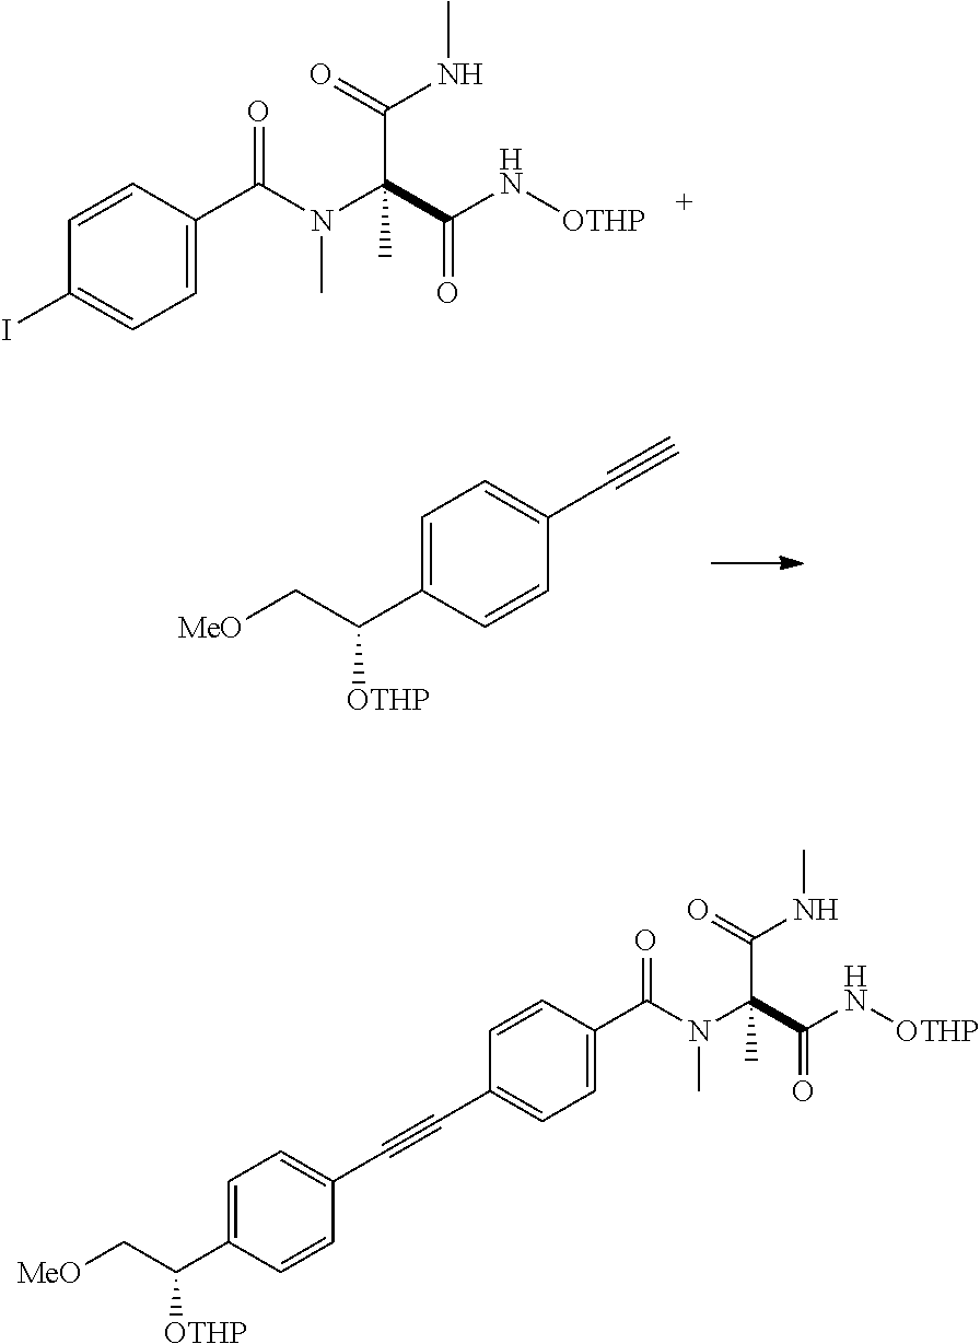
C1(I)=CC=C(C(N(C(C(N[OTHP])=O)(C(NC)=O)C)C)=O)C=C1.C1(C(C[MeO])[OTHP])=CC=C(C#C)C=C1.C1(C(C[MeO])[OTHP])=CC=C(C#CC2=CC=C(C(N(C(C(=O)N[OTHP])(C(=O)NC)C)C)=O)C=C2)C=C1
